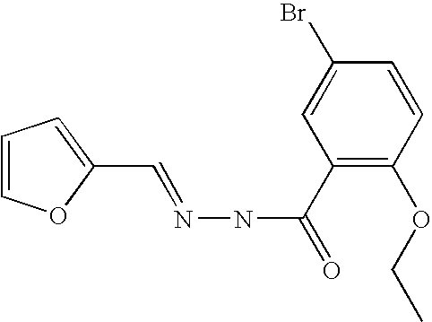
C1=COC(C=NNC(=O)C2=C(OCC)C=CC(Br)=C2)=C1
